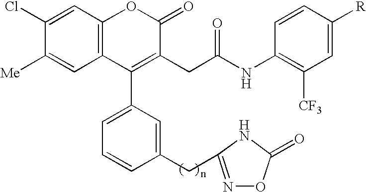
C12=C(C=C(Cl)C([Me])=C1)OC(=O)C(CC(NC1=C([CF3])C=C([R])C=C1)=O)=C2C1=CC=CC(CC2=NOC(=O)N2)=C1
